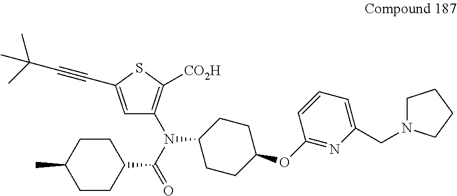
C1=C(C#CC(C)(C)C)SC([CO2H])=C1N(C(=O)C1CCC(C)CC1)C1CCC(OC2=NC(CN3CCCC3)=CC=C2)CC1
